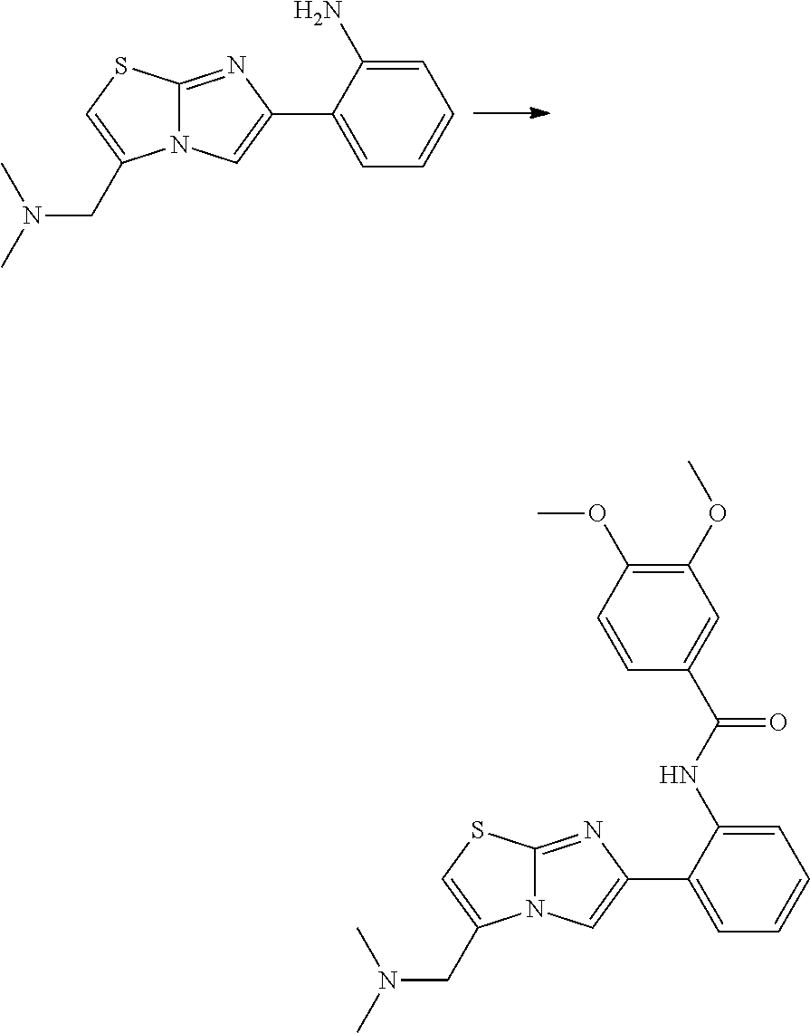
N12C(=NC(C3=CC=CC=C3N)=C1)SC=C2CN(C)C.N12C(=NC(C3=CC=CC=C3NC(C3=CC(OC)=C(OC)C=C3)=O)=C1)SC=C2CN(C)C
